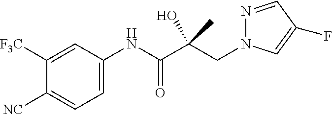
C1=C(NC(C(CN2N=CC(F)=C2)(O)C)=O)C=C([F3C])C([NC])=C1
